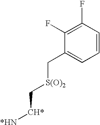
C1(F)=C(F)C=CC=C1C[S(O)2]C[CH*][*HN]
